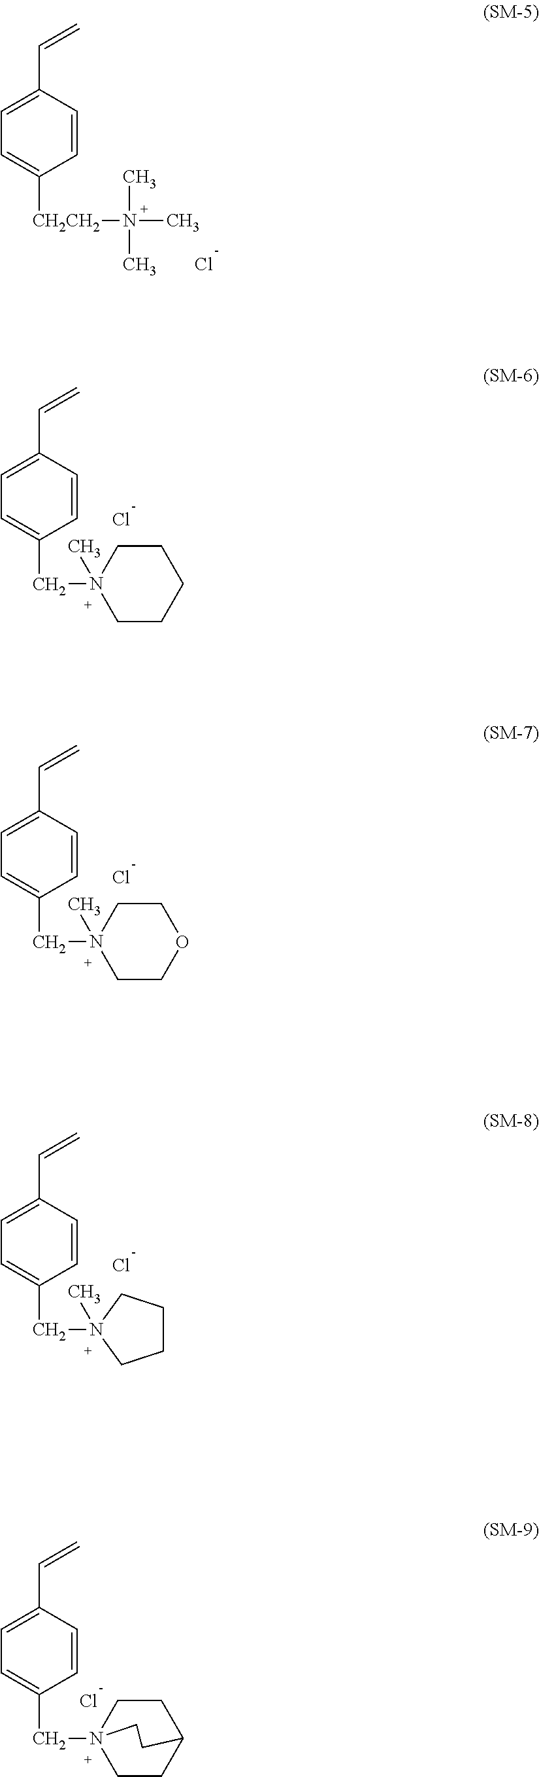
C1=C(C=C)C=CC([CH2CH2]N(C)(C)C)=C1.Cl.Cl.C1=C(C=C)C=CC(CN2(C)CCCCC2)=C1.Cl.C1=C(C=C)C=CC(CN2(C)CCOCC2)=C1.Cl.C1=C(C=C)C=CC(CN2(C)CCCC2)=C1.Cl.C1=C(C=C)C=CC(CN23CCC(CC2)CC3)=C1
